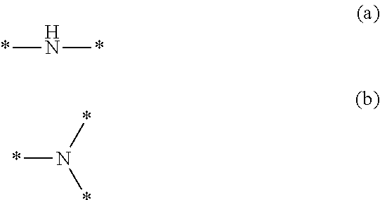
*N*.*N(*)*
